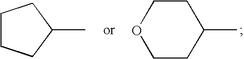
C1CCC(C)C1.C1(C)CCOCC1
